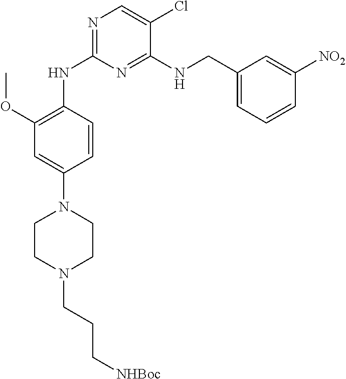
C1=CC(NC2=NC=C(Cl)C(NCC3=CC=CC([NO2])=C3)=N2)=C(OC)C=C1N1CCN(CCC[NHBoc])CC1
